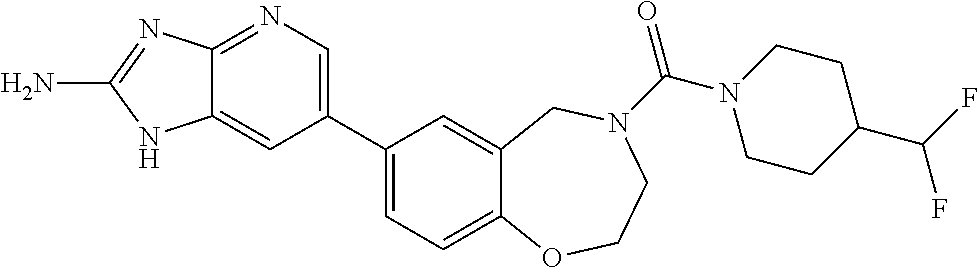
C1(C2=CN=C3C(=C2)NC(N)=N3)=CC=C2C(=C1)CN(C(N1CCC(C(F)F)CC1)=O)CCO2
